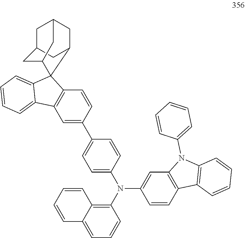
C1=C(C2=CC=C(N(C3=C4C(=CC=C3)C=CC=C4)C3=CC4=C(C=C3)C3=C(N4C4=CC=CC=C4)C=CC=C3)C=C2)C=CC2=C1C1=CC=CC=C1C21C2CC3CC(C2)CC1C3
